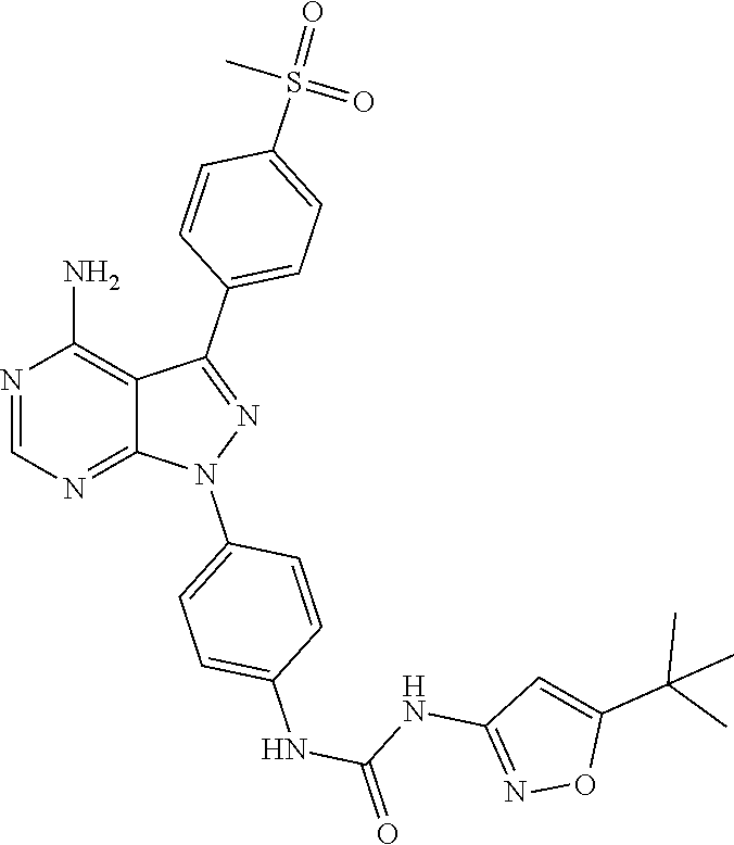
N1=CN=C2C(=C1N)C(C1=CC=C(S(=O)(=O)C)C=C1)=NN2C1=CC=C(NC(NC2=NOC(C(C)(C)C)=C2)=O)C=C1
